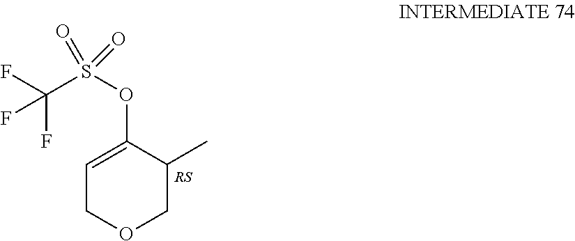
C1=C(OS(C(F)(F)F)(=O)=O)C(C)COC1
